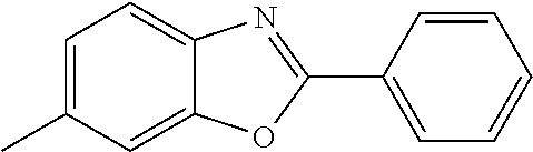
C1=C(C)C=C2C(=C1)N=C(C1=CC=CC=C1)O2
